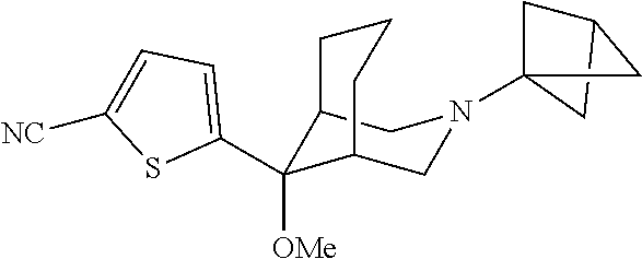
C12CC(N3CC4C([OMe])(C5=CC=C([NC])S5)C(C3)CCC4)(C1)C2
